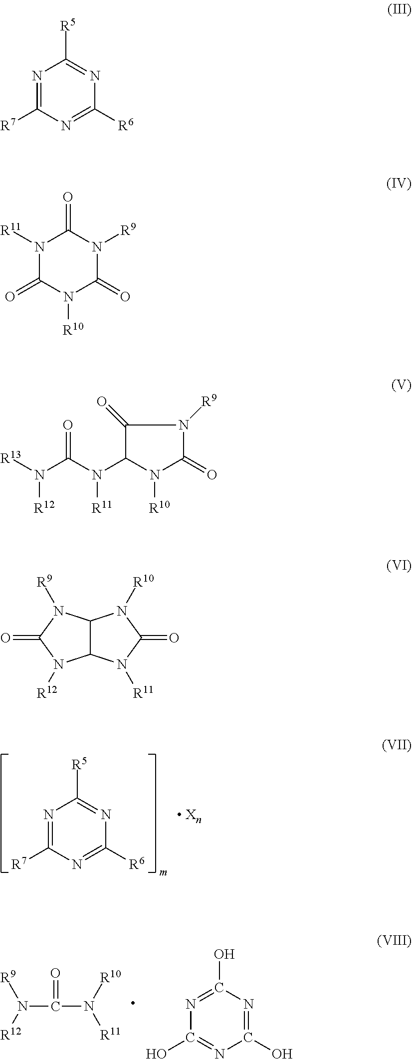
N1=C([R7])N=C([R6])N=C1[R5].N(C(=O)N([R10])[R11])([R12])[R9].N1=C(O)N=C(O)N=C1O.N1=C([R7])N=C([R6])N=C1[R5].N1([R11])C(=O)N([R10])C(=O)N([R9])C1=O.N(C(N(C1C(=O)N([R9])C(=O)N1[R10])[R11])=O)([R13])[R12].N1([R9])C(=O)N([R12])C2C1N([R10])C(=O)N2[R11]
